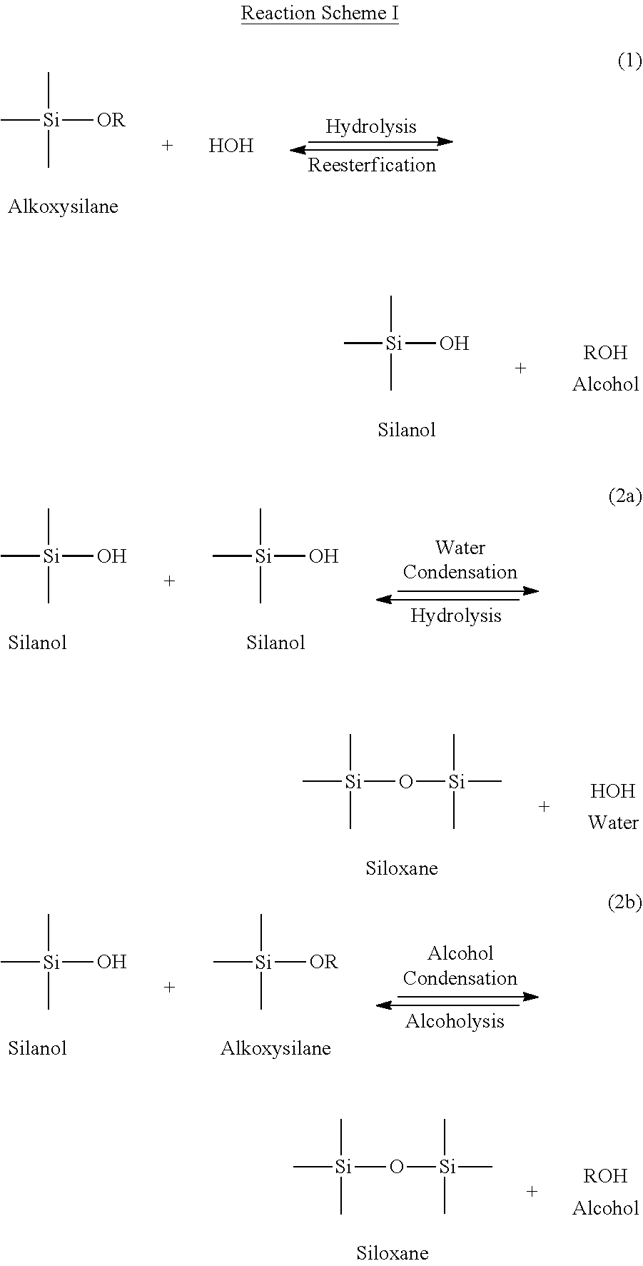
C[Si]([OR])(C)C.[HOH].C[Si](O)(C)C.[ROH].C[Si](O)(C)C.C[Si](O)(C)C.C[Si](O[Si](C)(C)C)(C)C.[HOH].C[Si](O)(C)C.C[Si]([OR])(C)C.[ROH].C[Si](O[Si](C)(C)C)(C)C
